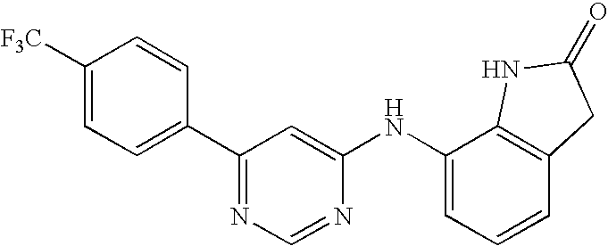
C1([F3C])=CC=C(C2=NC=NC(NC3=CC=CC4=C3NC(=O)C4)=C2)C=C1
